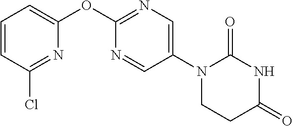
C1(OC2=NC=C(N3CCC(=O)NC3=O)C=N2)=CC=CC(Cl)=N1
